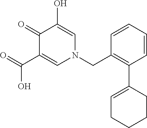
O=C(C1=CN(CC2=C(C3=CCCCC3)C=CC=C2)C=C(O)C1=O)O
